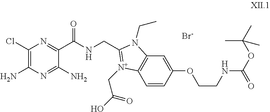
C1(Cl)=C(N)N=C(N)C(C(NCC2=[N+](CC(=O)O)C3=C(C=C(OCCNC(OC(C)(C)C)=O)C=C3)N2CC)=O)=N1.[Br-]
